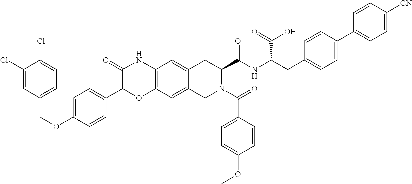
C1(Cl)=CC(COC2=CC=C(C3OC4=C(NC3=O)C=C3C(=C4)CN(C(=O)C4=CC=C(OC)C=C4)C(C(NC(CC4=CC=C(C5=CC=C([CN])C=C5)C=C4)C(=O)O)=O)C3)C=C2)=CC=C1Cl
